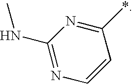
CNC1=NC=CC(*)=N1
